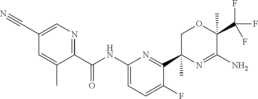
C1(C#N)=CN=C(C(NC2=CC=C(F)C(C3(C)N=C(N)C(C)(C(F)(F)F)OC3)=N2)=O)C(C)=C1
